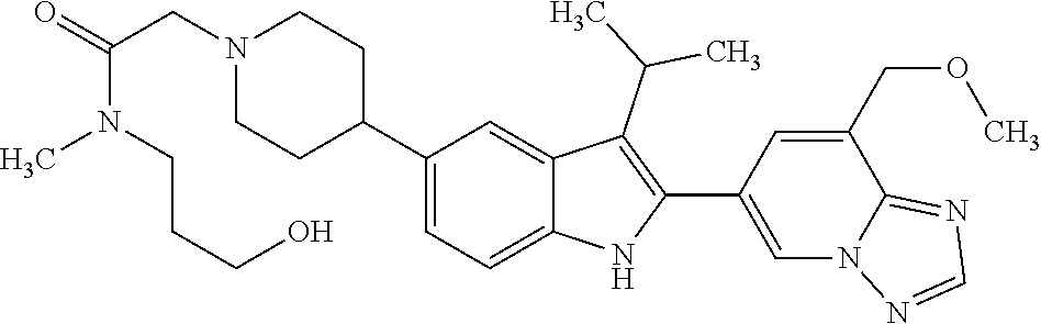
C1(C2CCN(CC(=O)N(C)CCCO)CC2)=CC=C2C(=C1)C(C(C)C)=C(C1=CN3C(=NC=N3)C(COC)=C1)N2
